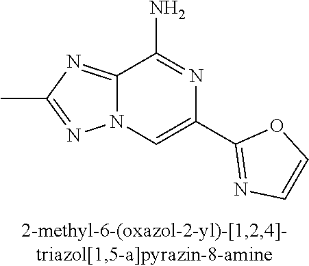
CC1=NN2C(=N1)C(N)=NC(C1=NC=CO1)=C2
